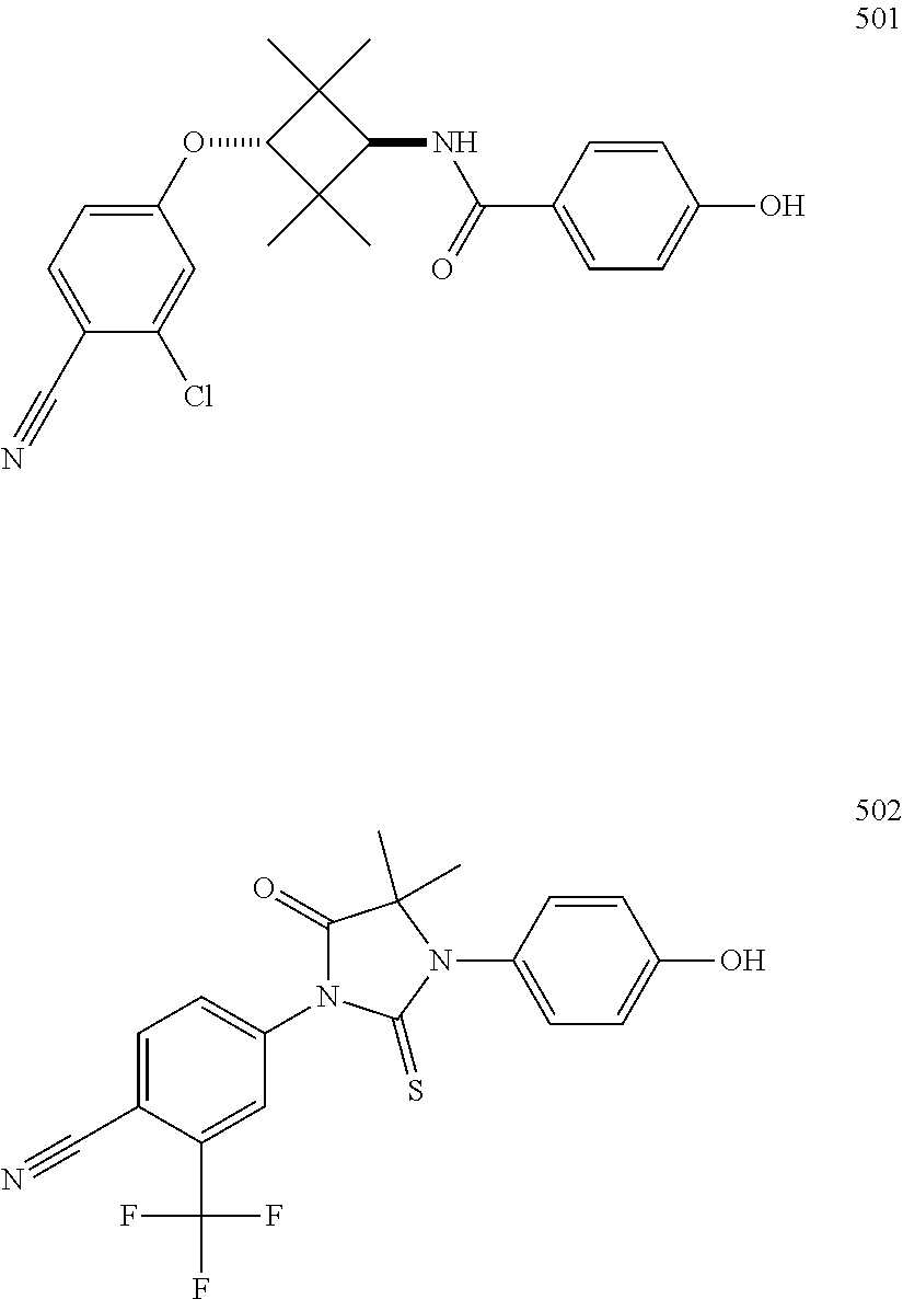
C1(N2C(=S)N(C3=CC=C(C#N)C(C(F)(F)F)=C3)C(=O)C2(C)C)=CC=C(O)C=C1.C1(OC2C(C)(C)C(NC(=O)C3=CC=C(O)C=C3)C2(C)C)=CC=C(C#N)C(Cl)=C1
